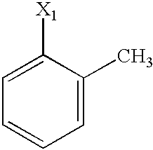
C1=C([X1])C(C)=CC=C1
